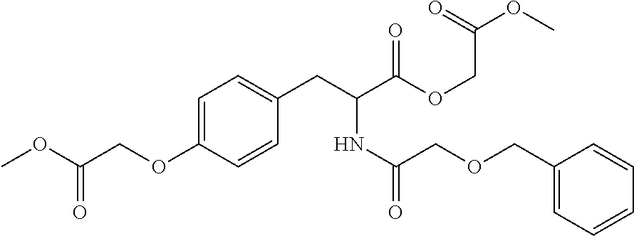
O(C1=CC=C(CC(C(OCC(OC)=O)=O)NC(=O)COCC2=CC=CC=C2)C=C1)CC(OC)=O
